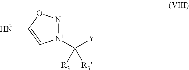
N1=[N+](C([Y])([R3])[R3])C=C(N)O1
